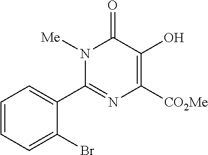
N1([Me])C(C2=CC=CC=C2Br)=NC([CO2Me])=C(O)C1=O
